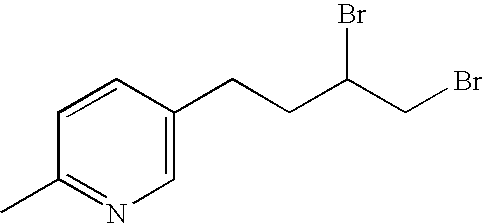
C1(C)=NC=C(CCC(CBr)Br)C=C1
